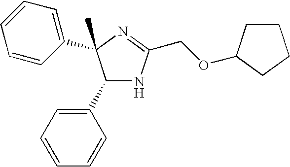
C1(C2=CC=CC=C2)NC(COC2CCCC2)=NC1(C1=CC=CC=C1)C
